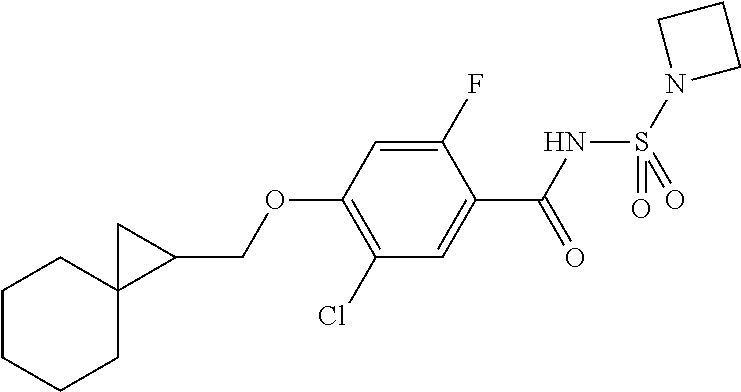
O(C1=C(Cl)C=C(C(=O)NS(N2CCC2)(=O)=O)C(F)=C1)CC1CC12CCCCC2
